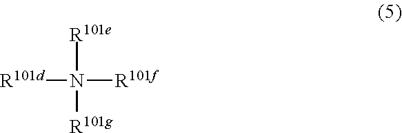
[R101d]N([R101g])([R101e])[R101f]
